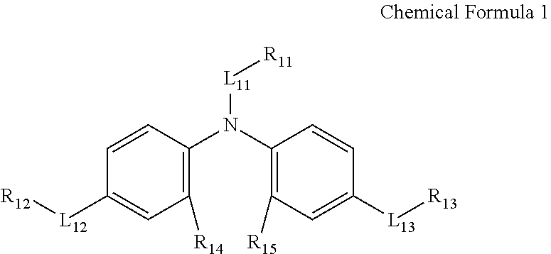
C1([R14])=C(N(C2=C([R15])C=C([L13][R13])C=C2)[L11][R11])C=CC([L12][R12])=C1
